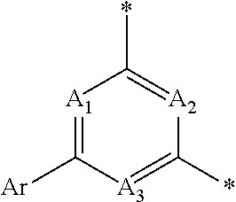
[A1]1=C([Ar])[A3]=C(*)[A2]=C1*
